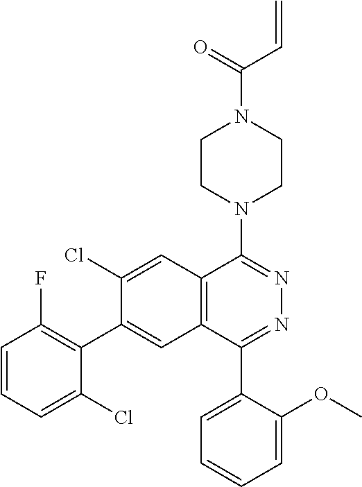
C(N1CCN(C2=NN=C(C3=CC=CC=C3OC)C3=C2C=C(Cl)C(C2=C(F)C=CC=C2Cl)=C3)CC1)(C=C)=O
